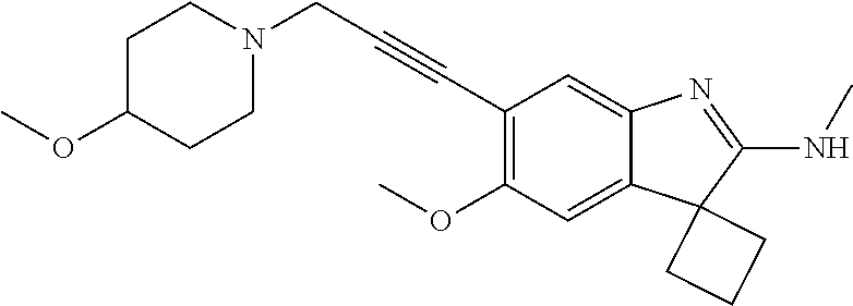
C(C1=C(OC)C=C2C(=C1)N=C(NC)C21CCC1)#CCN1CCC(OC)CC1
